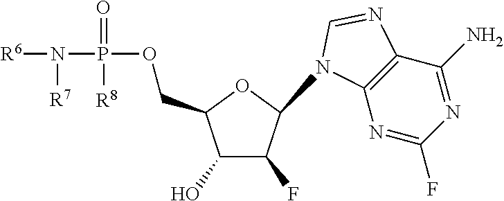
C1(O)C(F)C(N2C3=C(C(N)=NC(F)=N3)N=C2)OC1COP(N([R6])[R7])(=O)[R8]
